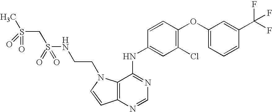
CS(=O)(=O)CS(NCCN1C2=C(N=CN=C2NC2=CC(Cl)=C(OC3=CC=CC(C(F)(F)F)=C3)C=C2)C=C1)(=O)=O
